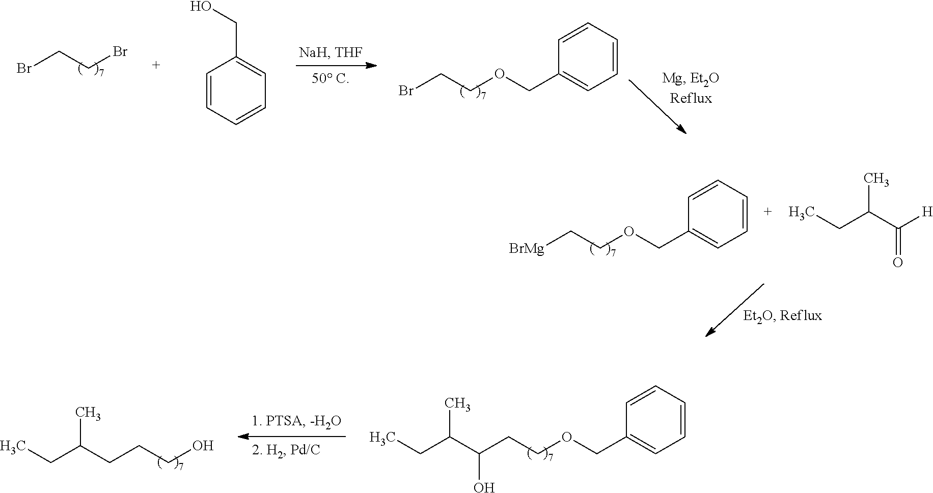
BrCCBr.BrCCOCC1=CC=CC=C1.C1=CC=CC=C1CO.[BrMg]CCOCC1=CC=CC=C1.C(C(C([H])=O)C)C.C(CCOCC1=CC=CC=C1)(C(CC)C)O.C(CCO)C(CC)C
